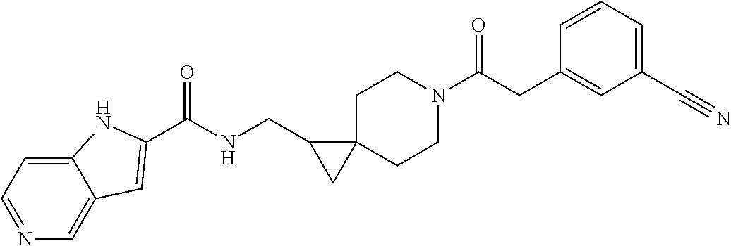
C1=NC=C2C(=C1)NC(C(NCC1CC13CCN(C(CC1=CC(C#N)=CC=C1)=O)CC3)=O)=C2
